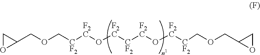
C(OC[CF2][F2C]O[F2C][CF2][F2C]O[F2C][CF2]COCC1OC1)C1CO1
